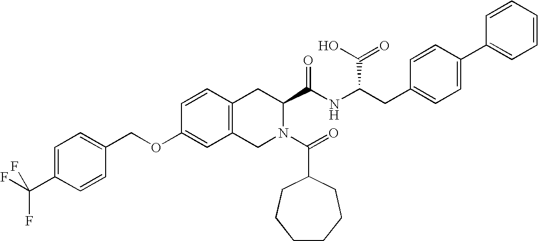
C12=C(CN(C(=O)C3CCCCCC3)C(C(NC(CC3=CC=C(C4=CC=CC=C4)C=C3)C(O)=O)=O)C1)C=C(OCC1=CC=C(C(F)(F)F)C=C1)C=C2
